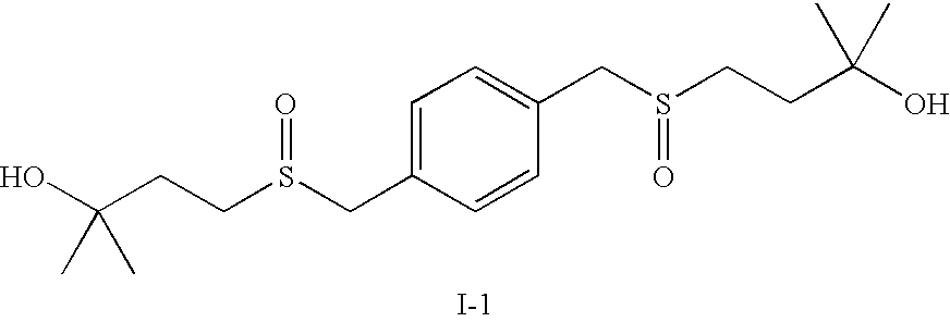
C1=C(CS(CCC(O)(C)C)=O)C=CC(CS(CCC(O)(C)C)=O)=C1.[I-]
